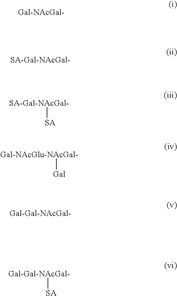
[SA-Gal-NAcGal-][SA].[Gal-NAcGlu-NAcGal-][Gal].[Gal-Gal-NAcGal-][SA]
